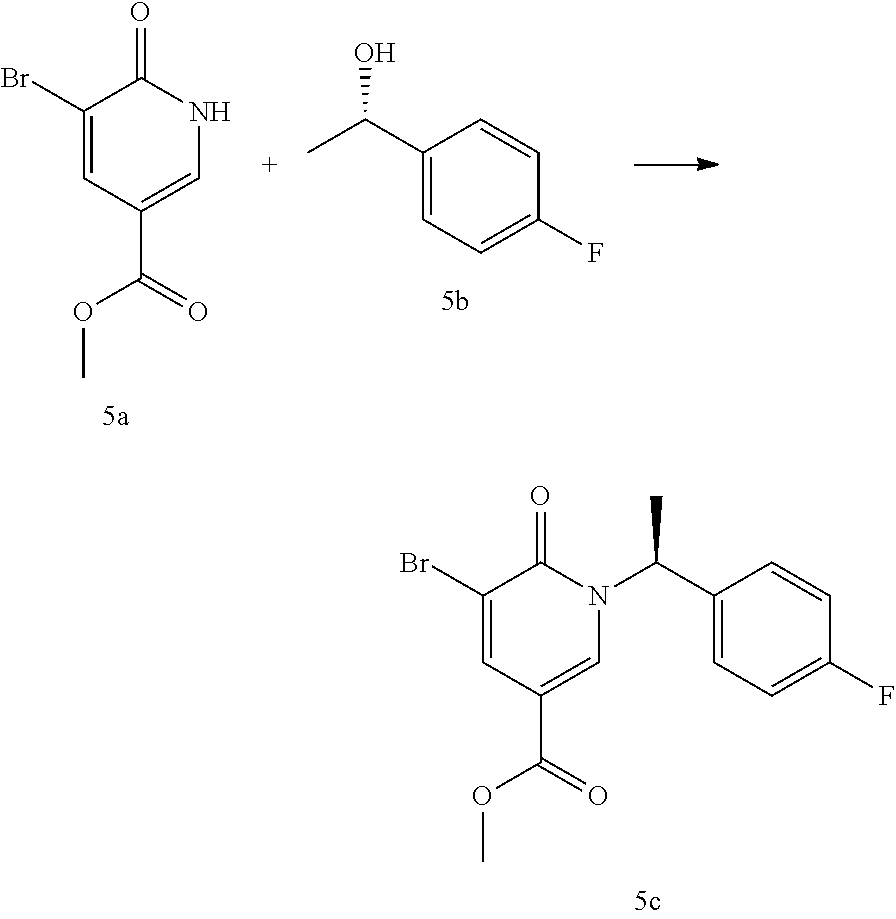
C1(Br)=CC(C(OC)=O)=CNC1=O.C1(C(C)O)=CC=C(F)C=C1.C1(Br)=CC(C(OC)=O)=CN(C(C2=CC=C(F)C=C2)C)C1=O
